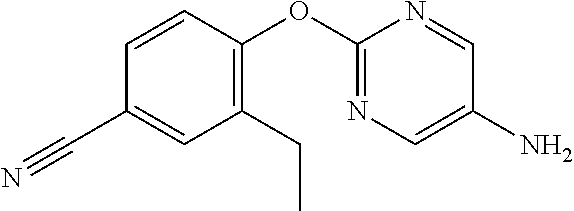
C1(OC2=NC=C(N)C=N2)=C(CC)C=C(C#N)C=C1
